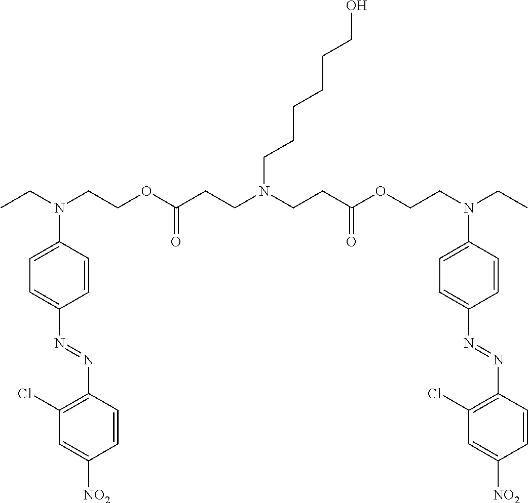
C1(Cl)=C(N=NC2=CC=C(N(CC)CCOC(CCN(CCC(OCCN(CC)C3=CC=C(N=NC4=C(Cl)C=C([NO2])C=C4)C=C3)=O)CCCCCCO)=O)C=C2)C=CC([NO2])=C1
